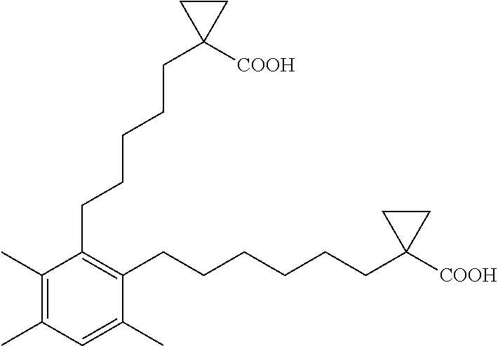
C1(C)=C(C)C=C(C)C(CCCCCCC2([COOH])CC2)=C1CCCCCC1([COOH])CC1
